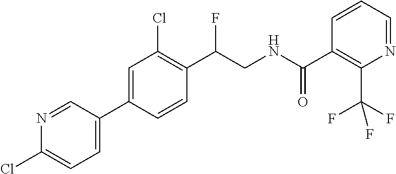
C(C1=C(Cl)C=C(C2=CC=C(Cl)N=C2)C=C1)(F)CNC(C1=C(C(F)(F)F)N=CC=C1)=O
